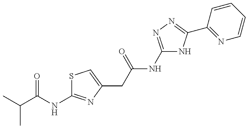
CC(C)C(=O)NC1=NC(CC(=O)NC2=NN=C(C3=NC=CC=C3)N2)=CS1
